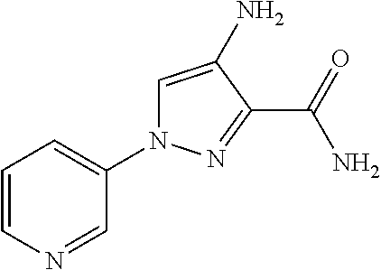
C1=C(N)C(C(=O)N)=NN1C1=CC=CN=C1
